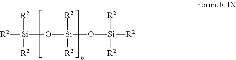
O([Si](O[Si]([R2])([R2])[R2])([R2])[R2])[Si]([R2])([R2])[R2]
